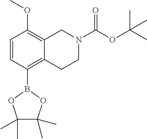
C1=CC(B2OC(C)(C)C(C)(C)O2)=C2C(=C1OC)CN(C(=O)OC(C)(C)C)CC2
